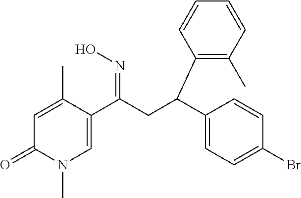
C1=C(C)C(C(CC(C2=CC=C(Br)C=C2)C2=C(C)C=CC=C2)=NO)=CN(C)C1=O
